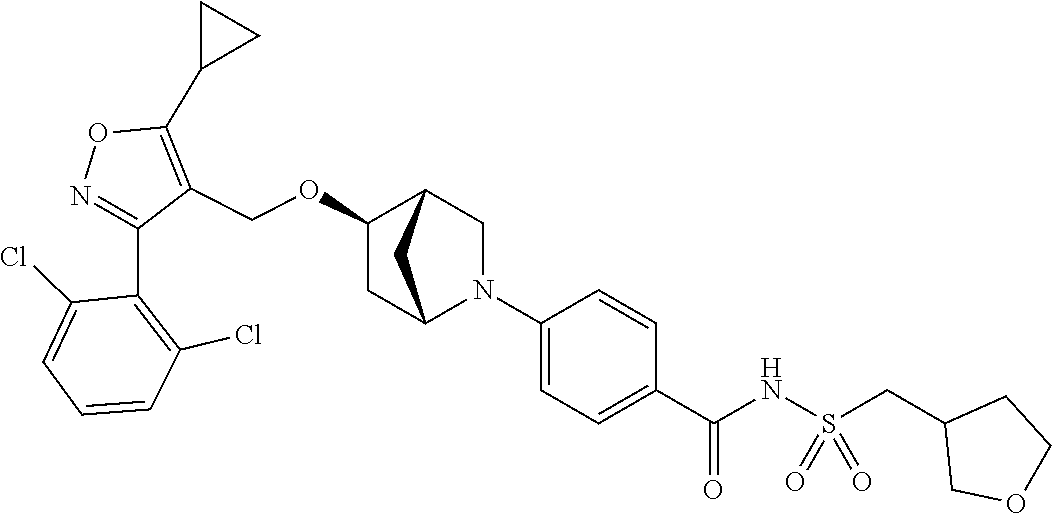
N1=C(C2=C(Cl)C=CC=C2Cl)C(COC2CC3N(C4=CC=C(C(NS(CC5COCC5)(=O)=O)=O)C=C4)CC2C3)=C(C2CC2)O1
